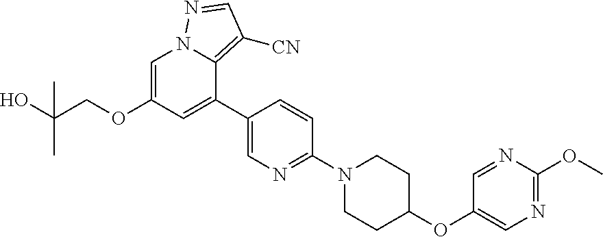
C1=NC(OC)=NC=C1OC1CCN(C2=NC=C(C3=CC(OCC(O)(C)C)=CN4C3=C([CN])C=N4)C=C2)CC1
